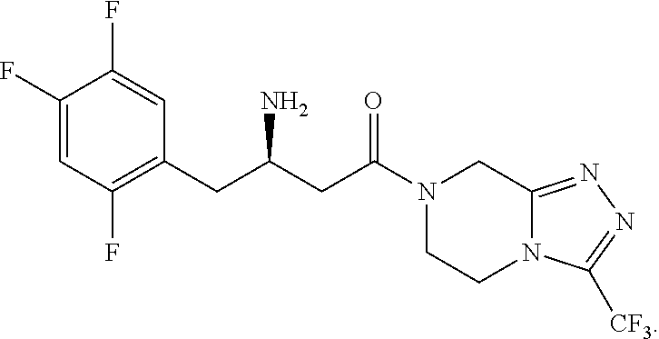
C1(F)=CC(F)=C(CC(CC(N2CC3=NN=C([CF3])N3CC2)=O)N)C=C1F
